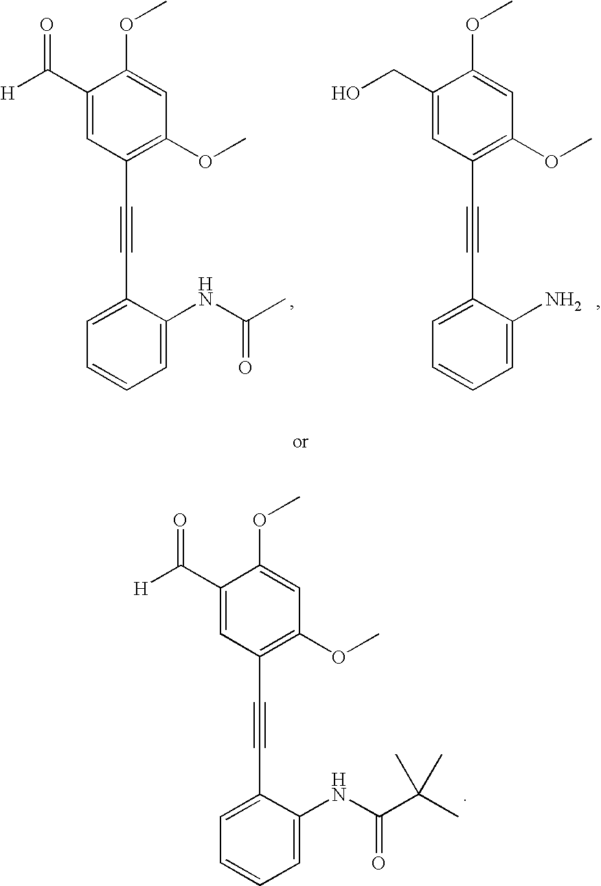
C1(C([H])=O)=CC(C#CC2=CC=CC=C2NC(C(C)(C)C)=O)=C(OC)C=C1OC.C1(C([H])=O)=CC(C#CC2=CC=CC=C2NC(C)=O)=C(OC)C=C1OC.C1(CO)=CC(C#CC2=CC=CC=C2N)=C(OC)C=C1OC
